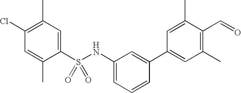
C1(C)=C(Cl)C=C(C)C(S(NC2=CC=CC(C3=CC(C)=C(C=O)C(C)=C3)=C2)(=O)=O)=C1
